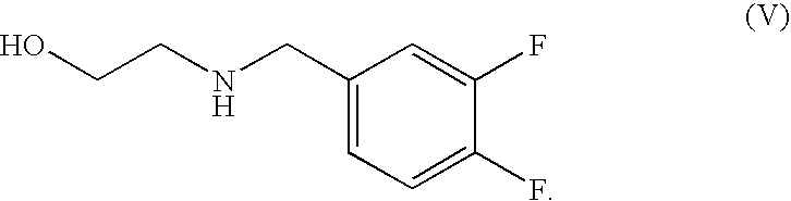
OCCNCC1=CC=C(F)C(F)=C1
